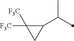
C1(C(C)C)C([F3C])([F3C])C1
